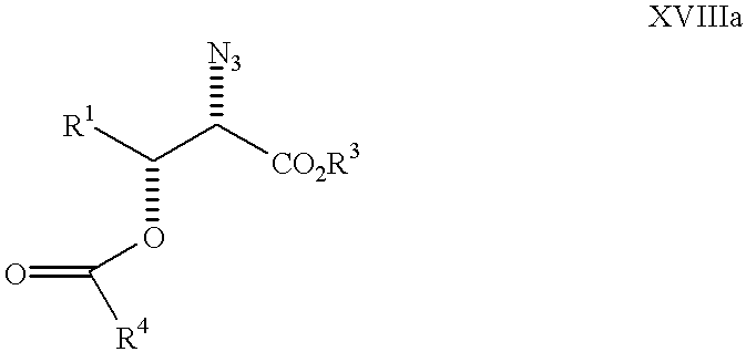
[R1]C(C([CO2R3])[N3])OC([R4])=O
